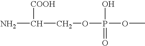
NC([COOH])COP(O)(=O)OC
